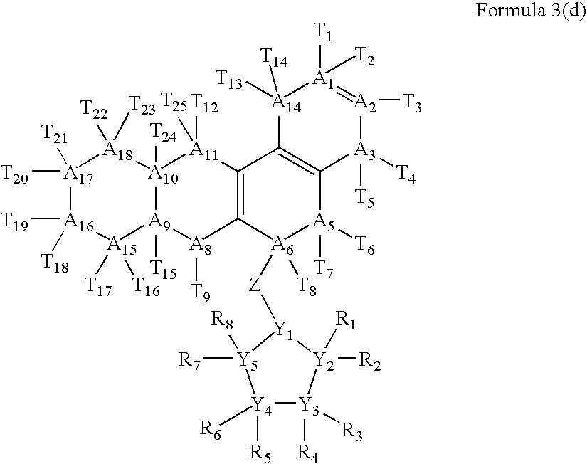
[A17]1([T20])([T21])[A16]([T18])([T19])[A15]([T16])([T17])[A9]2([T15])[A10]([T24])([A18]1([T22])[T23])[A11]([T12])([T25])C1=C([A8]2[T9])[A6]([Z][Y1]2[Y2]([R1])([R2])[Y3]([R4])([R3])[Y4]([R5])([R6])[Y5]2([R7])[R8])([T8])[A5]([T7])([T6])C2=C1[A14]([T13])([T14])[A1]([T2])([T1])=[A2]([T3])[A3]2([T5])[T4]
